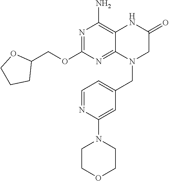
N1=C(OCC2OCCC2)N=C2C(=C1N)NC(=O)CN2CC1=CC=NC(N2CCOCC2)=C1
